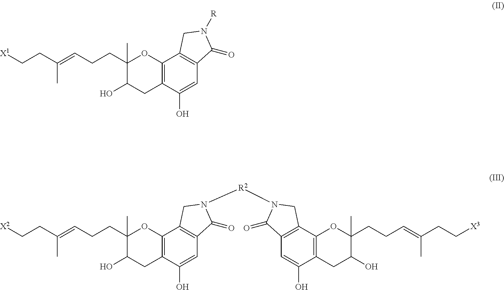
C12=C(C(O)=CC3=C1CN([R])C3=O)CC(O)C(CCC=C(CC[X1])C)(C)O2.C12=C(C(O)=CC3=C1CN([R2]N1C(=O)C4=C(C5=C(C(O)=C4)CC(O)C(CCC=C(CC[X3])C)(C)O5)C1)C3=O)CC(O)C(CCC=C(CC[X2])C)(C)O2
